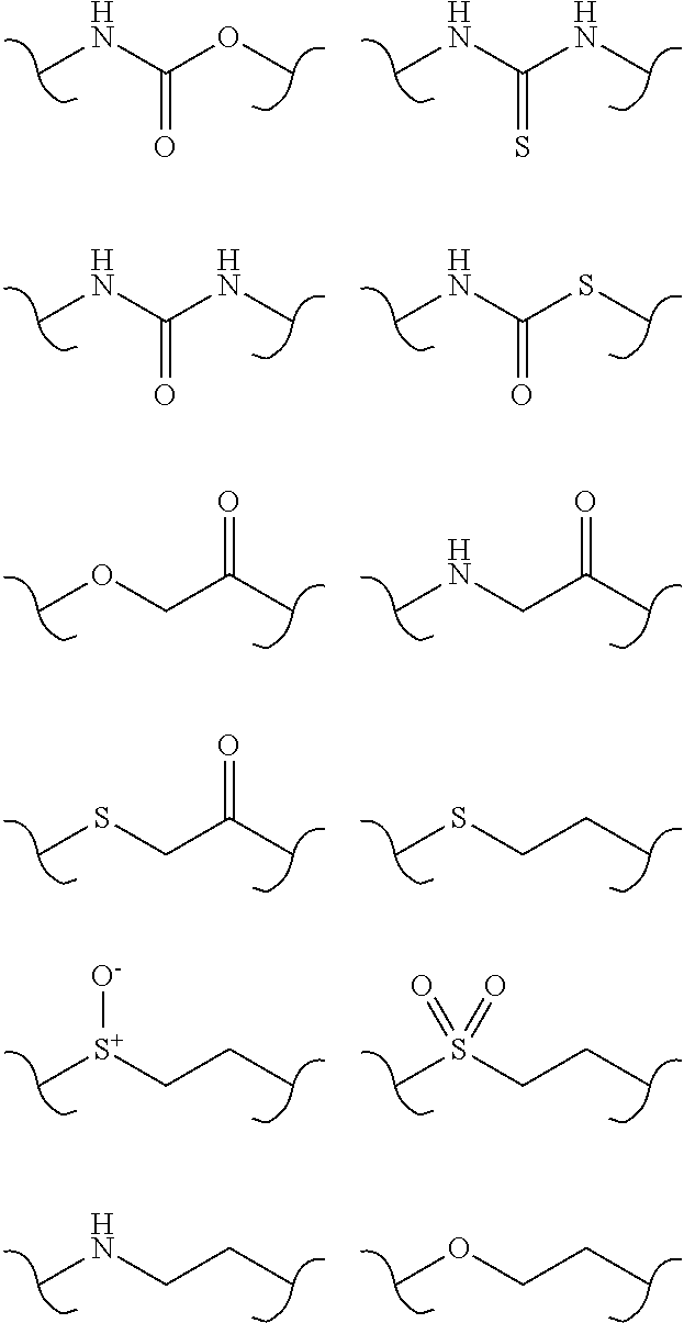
CNC(OC)=O.CNC(NC)=S.CNC(NC)=O.CNC(SC)=O.COCC(C)=O.CNCC(C)=O.CSCC(C)=O.CSCCC.C[S+](CCC)[O-].CS(CCC)(=O)=O.CNCCC.COCCC
